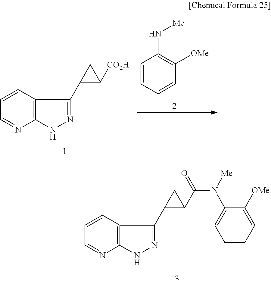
C1=CC2=C(N=C1)NN=C2C1C([CO2H])C1.C1=CC=CC([OMe])=C1N[Me].C1=CC2=C(N=C1)NN=C2C1C(C(N([Me])C2=CC=CC=C2[OMe])=O)C1
